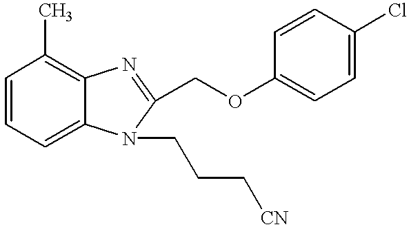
C1=CC=C2C(=C1C)N=C(COC1=CC=C(Cl)C=C1)N2CCC[CN]
